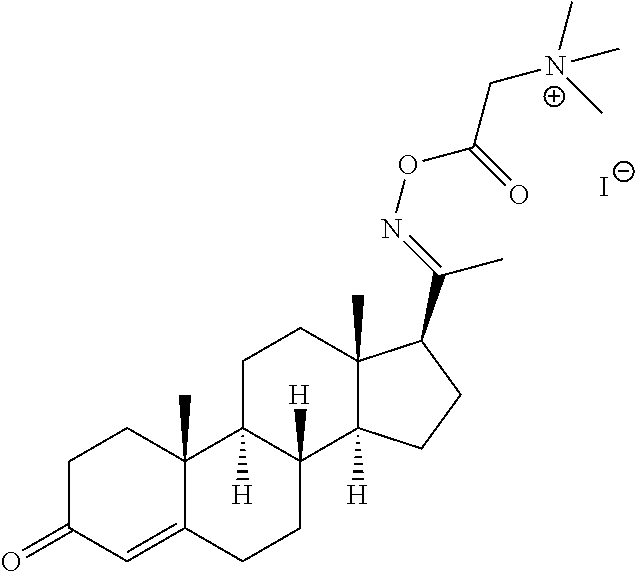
C1C(=O)C=C2C(C)(C1)C1([H])C([H])(CC2)C2([H])C(C)(CC1)C(C(=NOC(=O)C[N+](C)(C)C)C)CC2.[I-]
